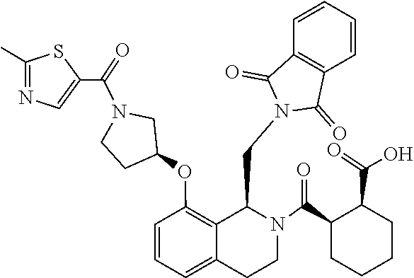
C12=C(C=CC=C1)C(=O)N(CC1C3=C(OC4CCN(C(C5=CN=C(C)S5)=O)C4)C=CC=C3CCN1C(C1CCCCC1C(=O)O)=O)C2=O
